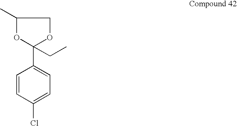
C1(C)OC(CC)(C2=CC=C(Cl)C=C2)OC1
